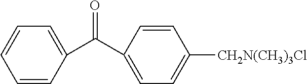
C1(C(C2=CC=C([CH2N(CH3)3Cl])C=C2)=O)=CC=CC=C1
